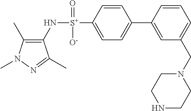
C1(C)=C(N[S+](C2=CC=C(C3=CC(CN4CCNCC4)=CC=C3)C=C2)(=O)[O-])C(C)=NN1C
